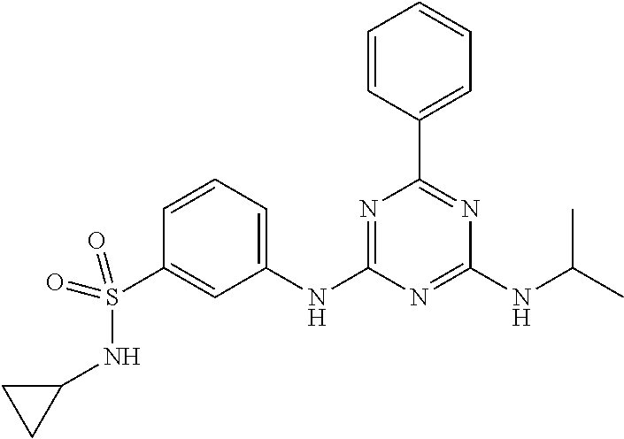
C1=CC=C(NC2=NC(C3=CC=CC=C3)=NC(NC(C)C)=N2)C=C1S(NC1CC1)(=O)=O
